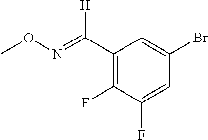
C1(C(=NOC)[H])=C(F)C(F)=CC(Br)=C1
